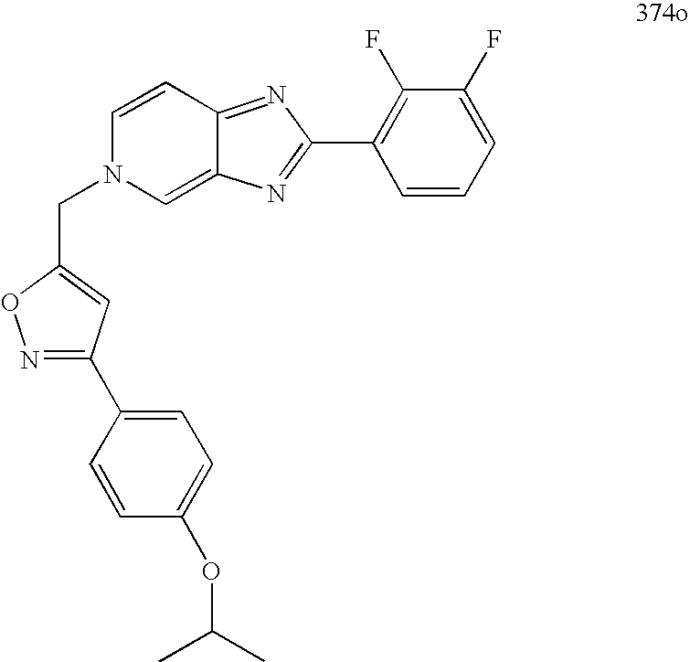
C1=CC2=NC(C3=C(F)C(F)=CC=C3)=NC2=CN1CC1=CC(C2=CC=C(OC(C)C)C=C2)=NO1
